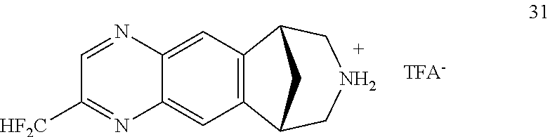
C1=NC2=CC3=C(C=C2N=C1[HF2C])C1CNCC3C1
